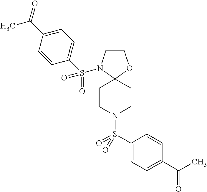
C1CN(S(C2=CC=C(C(=O)C)C=C2)(=O)=O)C2(O1)CCN(S(C1=CC=C(C(C)=O)C=C1)(=O)=O)CC2
